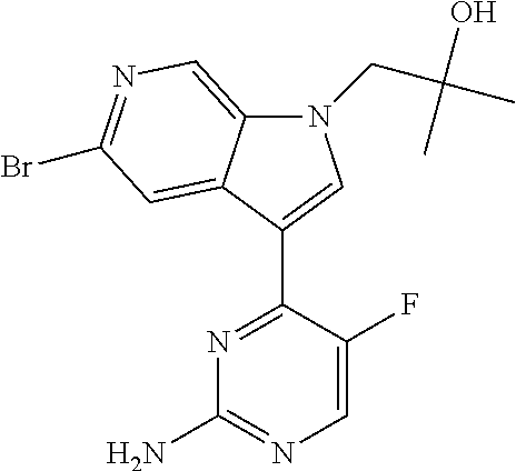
N1=C(C2=CN(CC(C)(O)C)C3=CN=C(Br)C=C32)C(F)=CN=C1N
